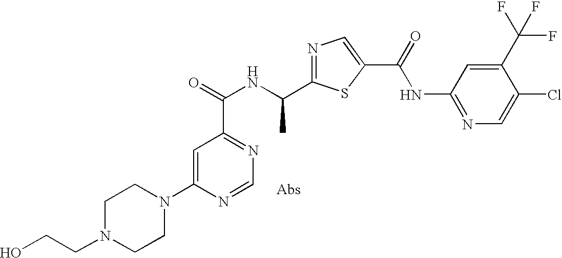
N1=C(C(NC(=O)C2=NC=NC(N3CCN(CCO)CC3)=C2)C)SC(C(=O)NC2=NC=C(Cl)C(C(F)(F)F)=C2)=C1
